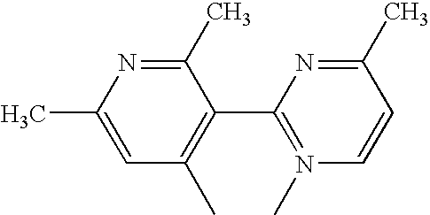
C1(C)=NC(C)=CC(C)=C1C1=N(C)C=CC(C)=N1
